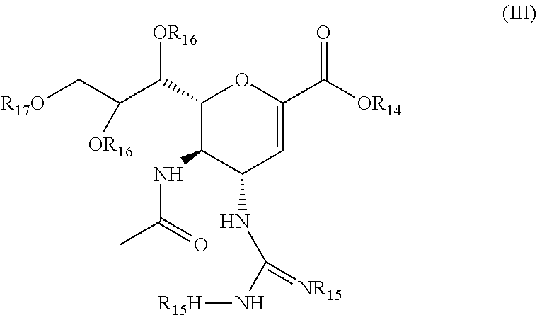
C1(C(C(C[R17O])[OR16])[OR16])C(NC(C)=O)C(NC(N[R15H])=[NR15])C=C(C([OR14])=O)O1
